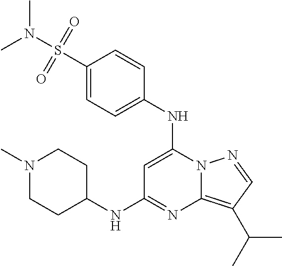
C12=C(C(C)C)C=NN1C(NC1=CC=C(S(N(C)C)(=O)=O)C=C1)=CC(NC1CCN(C)CC1)=N2
